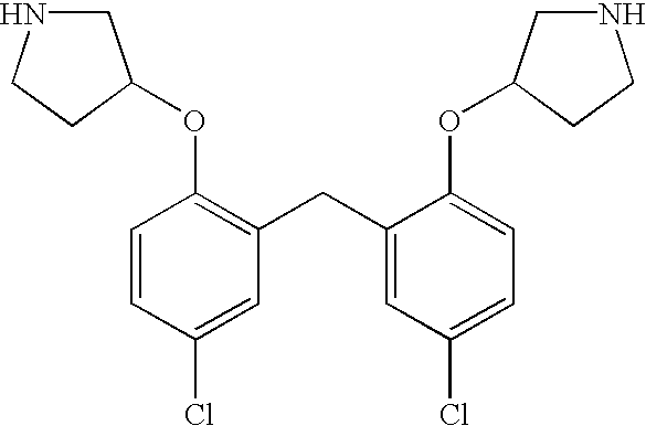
C1=CC(Cl)=CC(CC2=CC(Cl)=CC=C2OC2CNCC2)=C1OC1CNCC1
